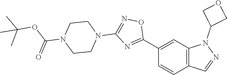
C1(C2=NC(N3CCN(C(OC(C)(C)C)=O)CC3)=NO2)=CC2=C(C=C1)C=NN2C1COC1
